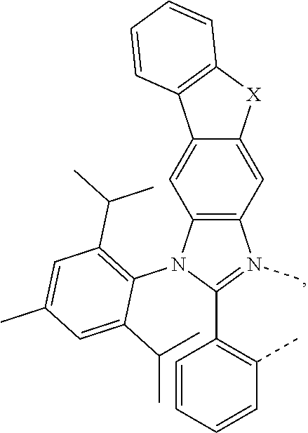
C12=C(N(C3=C(C(C)C)C=C(C)C=C3C(C)C)C(C3=C(C)C=CC=C3)=N1C)C=C1C(=C2)[X]C2=C1C=CC=C2
